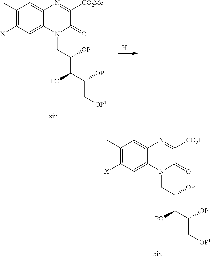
C1(C)=C([X])C=C2C(=C1)N=C([CO2H])C(=O)N2CC(C(C([OP])C[OP1])[PO])[OP].[xix].[H].C1(C)=C([X])C=C2C(=C1)N=C([CO2Me])C(=O)N2CC(C(C([OP])C[OP1])[PO])[OP].[xiii]
